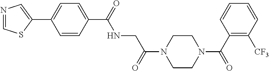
C1(C(=O)NCC(=O)N2CCN(C(=O)C3=C([CF3])C=CC=C3)CC2)=CC=C(C2=CN=CS2)C=C1
